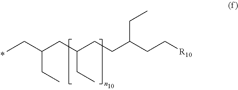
CCC(CC(CCC(CC[R10])CC)CC)CC
